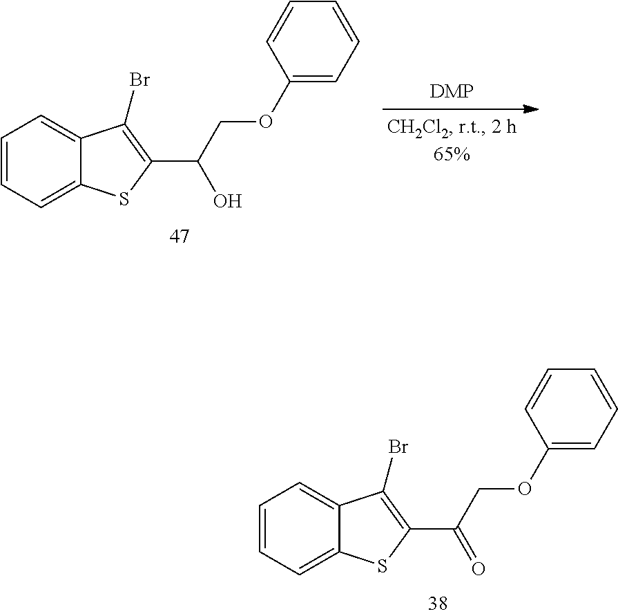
C1=CC=C2C(=C1)C(Br)=C(C(COC1=CC=CC=C1)=O)S2.C1=CC=C2C(=C1)C(Br)=C(C(COC1=CC=CC=C1)O)S2
